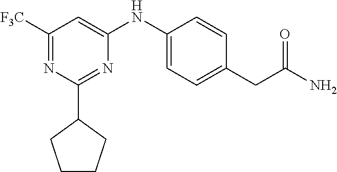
C1CCC(C2=NC(NC3=CC=C(CC(N)=O)C=C3)=CC([F3C])=N2)C1
